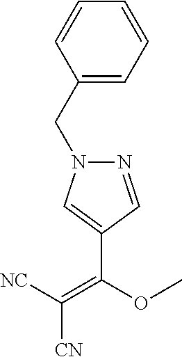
C1(CN2N=CC(C(OC)=C([NC])[CN])=C2)=CC=CC=C1
